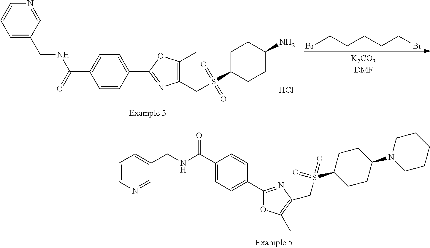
C1(CNC(C2=CC=C(C3=NC(CS(C4CCC(N5CCCCC5)CC4)(=O)=O)=C(C)O3)C=C2)=O)=CC=CN=C1.C1=CC(C(NCC2=CC=CN=C2)=O)=CC=C1C1=NC(CS(C2CCC(N)CC2)(=O)=O)=C(C)O1.Cl.BrCCCCCBr
